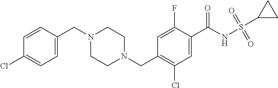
C1(CN2CCN(CC3=C(Cl)C=C(C(NS(C4CC4)(=O)=O)=O)C(F)=C3)CC2)=CC=C(Cl)C=C1
